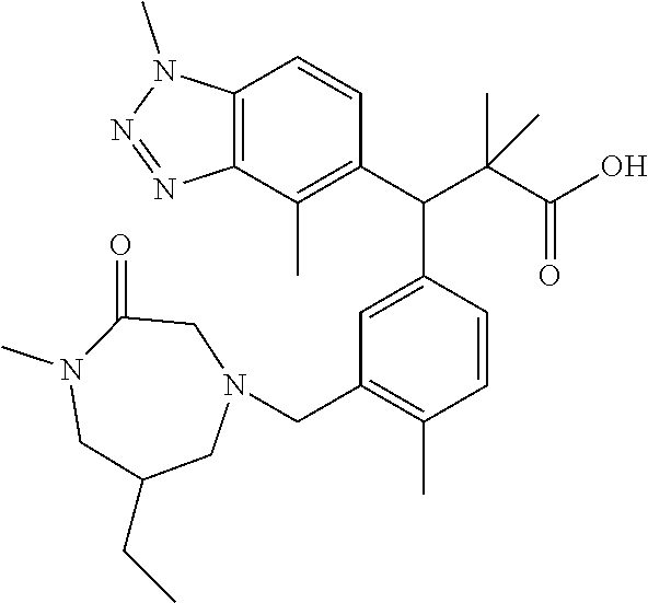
N1(C)CC(CC)CN(CC2=C(C)C=CC(C(C(C(=O)O)(C)C)C3=C(C)C4=C(C=C3)N(C)N=N4)=C2)CC1=O
